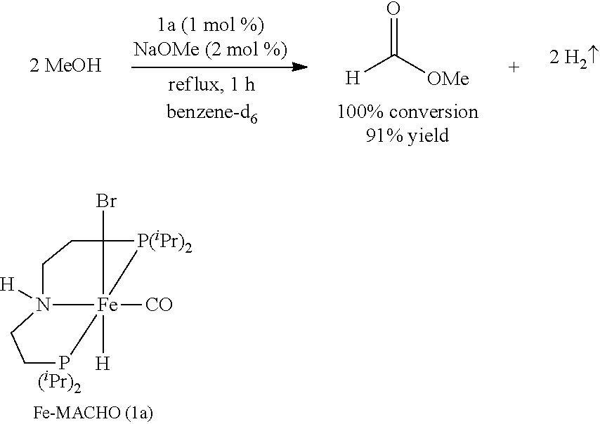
C12(Br)[Fe]3([CO])([H])(N([H])(CCP3)CC1)[P(iPr)2]2.[(iPr)2].[H]C([OMe])=O
